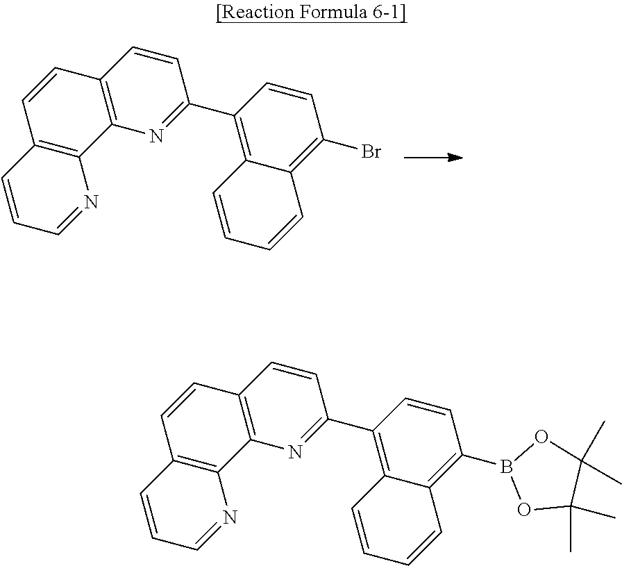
C12=C(N=C(C3=C4C(=C(B5OC(C)(C)C(C)(C)O5)C=C3)C=CC=C4)C=C1)C1=C(C=C2)C=CC=N1.C12=C(N=C(C3=C4C(=C(Br)C=C3)C=CC=C4)C=C1)C1=C(C=C2)C=CC=N1
